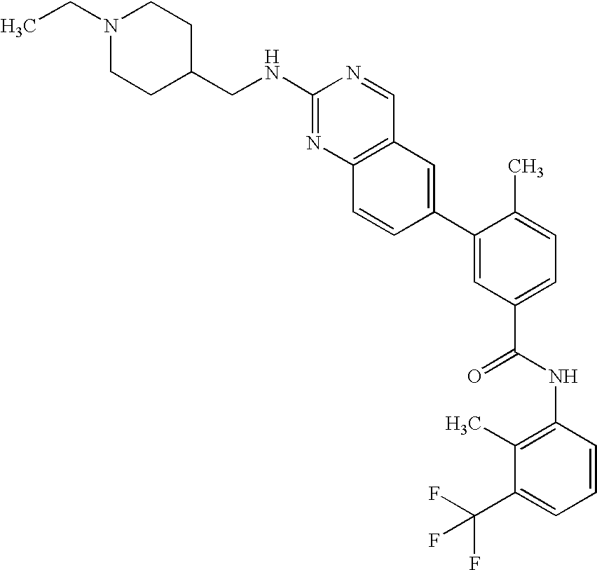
C1(C2=CC(C(NC3=C(C)C(C(F)(F)F)=CC=C3)=O)=CC=C2C)=CC2=C(C=C1)N=C(NCC1CCN(CC)CC1)N=C2
